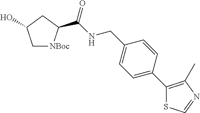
C1[NBoc]C(C(NCC2=CC=C(C3=C(C)N=CS3)C=C2)=O)CC1O
